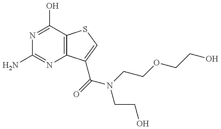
NC1=NC2=C(C(O)=N1)SC=C2C(=O)N(CCO)CCOCCO
